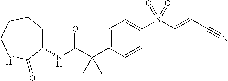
N(C(C(C1=CC=C(S(C=CC#N)(=O)=O)C=C1)(C)C)=O)C1CCCCNC1=O
